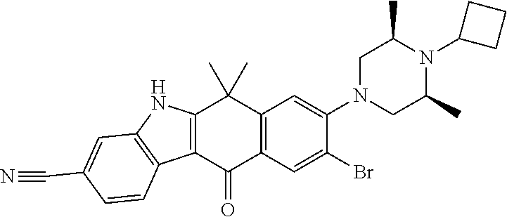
C12=C(C(=O)C3=C(C1(C)C)C=C(N1CC(C)N(C4CCC4)C(C)C1)C(Br)=C3)C1=C(N2)C=C(C#N)C=C1
